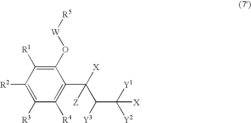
C1([R2])=C([R3])C([R4])=C(C(C([Y3])C([Y1])([Y2])[X])([Z])[X])C(O[W][R5])=C1[R1]
